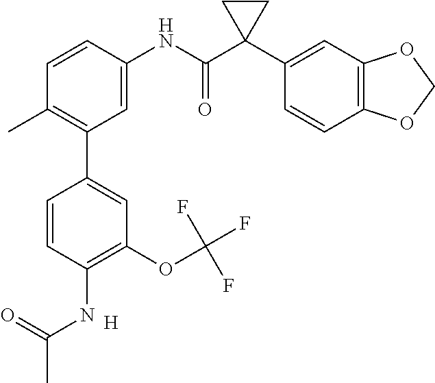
C1=C(NC(C2(C3=CC4=C(C=C3)OCO4)CC2)=O)C=CC(C)=C1C1=CC(OC(F)(F)F)=C(NC(C)=O)C=C1.[H]
